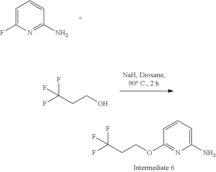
C1(OCCC(F)(F)F)=NC(N)=CC=C1.C1(N)=NC(F)=CC=C1.FC(CCO)(F)F
